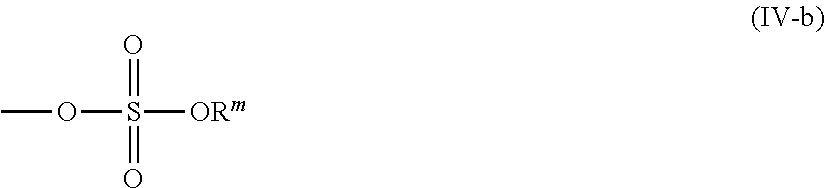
COS([ORm])(=O)=O
